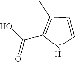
O=C(O)C1=C(C)C=CN1
